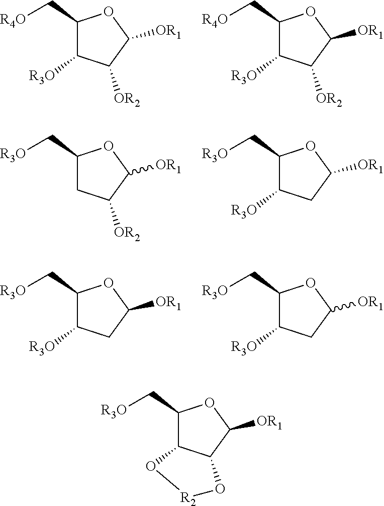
C1(C[R4O])C([R3O])C([OR2])C([OR1])O1.C1(C[R4O])C([R3O])C([OR2])C([OR1])O1.C1(C[R3O])CC([OR2])C([OR1])O1.C1(C[R3O])C([R3O])CC([OR1])O1.C1(C[R3O])C([R3O])CC([OR1])O1.C1(C[R3O])C([R3O])CC([OR1])O1.C1(C[R3O])C2C(C([OR1])O1)O[R2]O2
